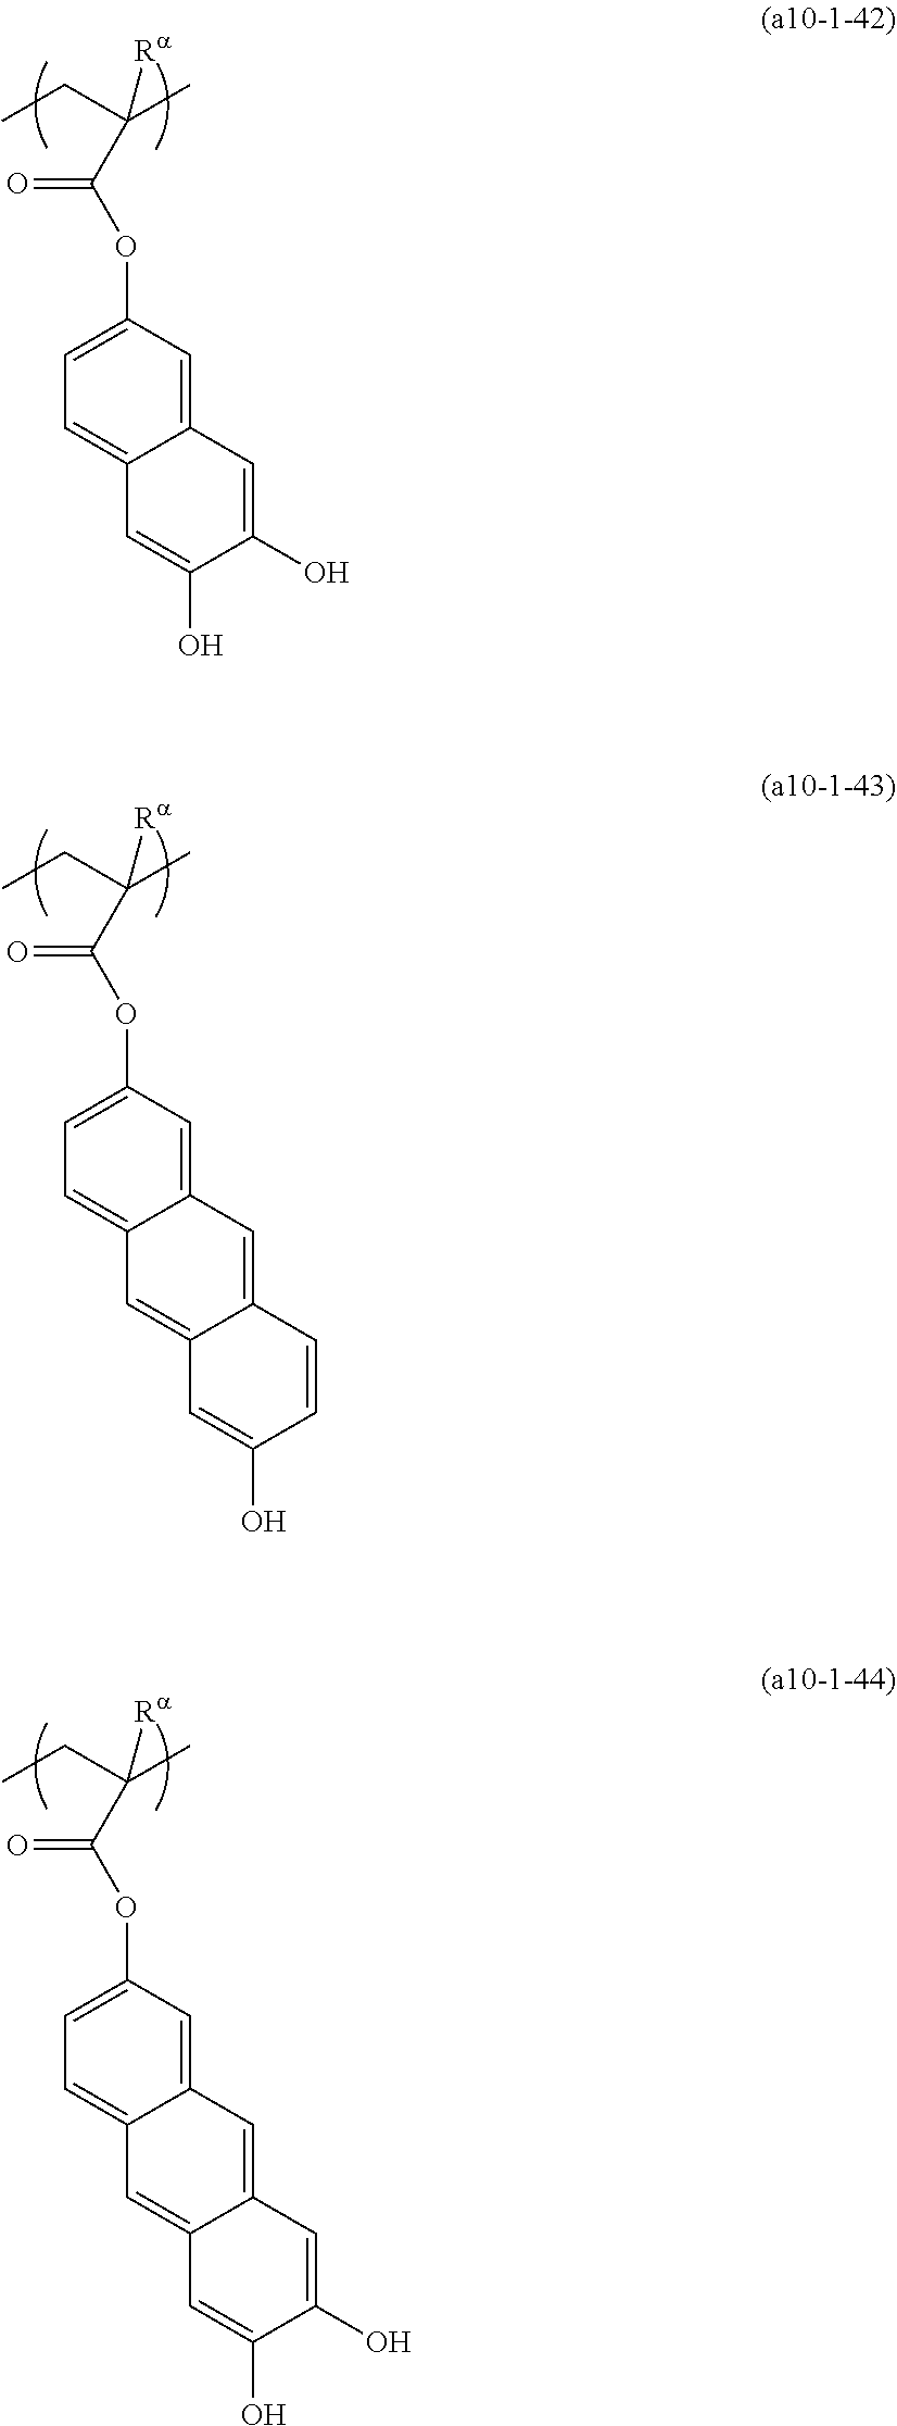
C(CC)(C)([Ra])C(OC1=CC=C2C(=C1)C=C(O)C(O)=C2)=O.C(CC)(C)([Ra])C(OC1=CC=C2C(=C1)C=C1C(=C2)C=C(O)C=C1)=O.C(CC)(C)([Ra])C(OC1=CC=C2C(=C1)C=C1C(=C2)C=C(O)C(O)=C1)=O
